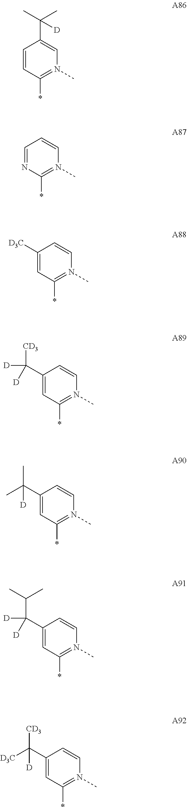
C1=CC(*)=N(C)C=C1C(C)(C)[D].C1=NC(*)=N(C)C=C1.C1([D3C])=CC(*)=N(C)C=C1.C1(C([CD3])([D])[D])=CC(*)=N(C)C=C1.C1(C(C)(C)[D])=CC(*)=N(C)C=C1.C1(C(C(C)C)([D])[D])=CC(*)=N(C)C=C1.C1(C([D3C])([CD3])[D])=CC(*)=N(C)C=C1
